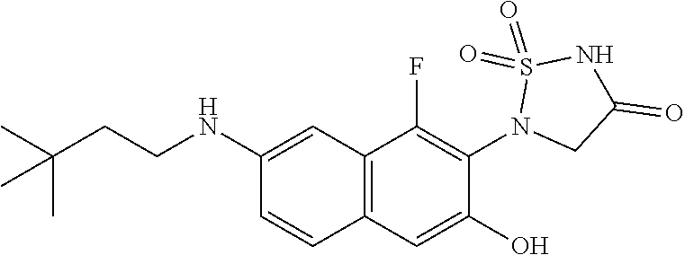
C1(NCCC(C)(C)C)=CC2=C(C=C1)C=C(O)C(N1CC(=O)NS1(=O)=O)=C2F
